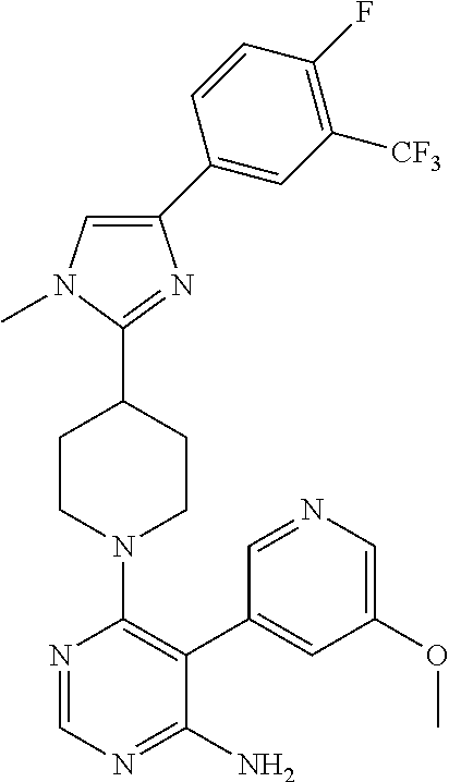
C1(C2=CC([CF3])=C(F)C=C2)=CN(C)C(C2CCN(C3=C(C4=CC(OC)=CN=C4)C(N)=NC=N3)CC2)=N1
